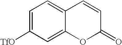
C1=C([TfO])C=C2C(=C1)C=CC(=O)O2
